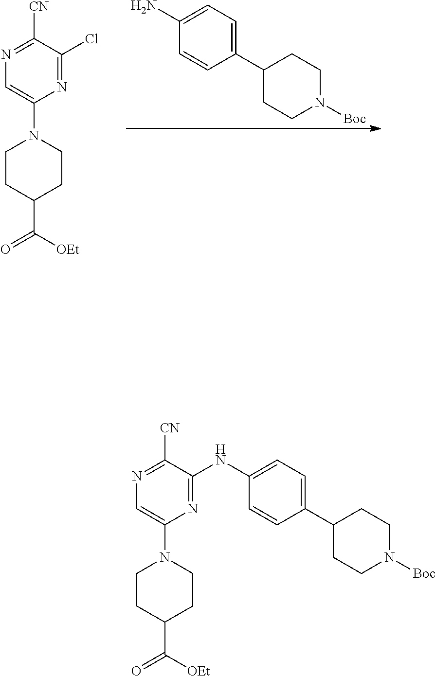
C1=C(N2CCC(C(=O)[OEt])CC2)N=C(Cl)C([CN])=N1.C1(N)=CC=C(C2CCN([Boc])CC2)C=C1.C1=C(N2CCC(C(=O)[OEt])CC2)N=C(NC2=CC=C(C3CCN([Boc])CC3)C=C2)C([CN])=N1
